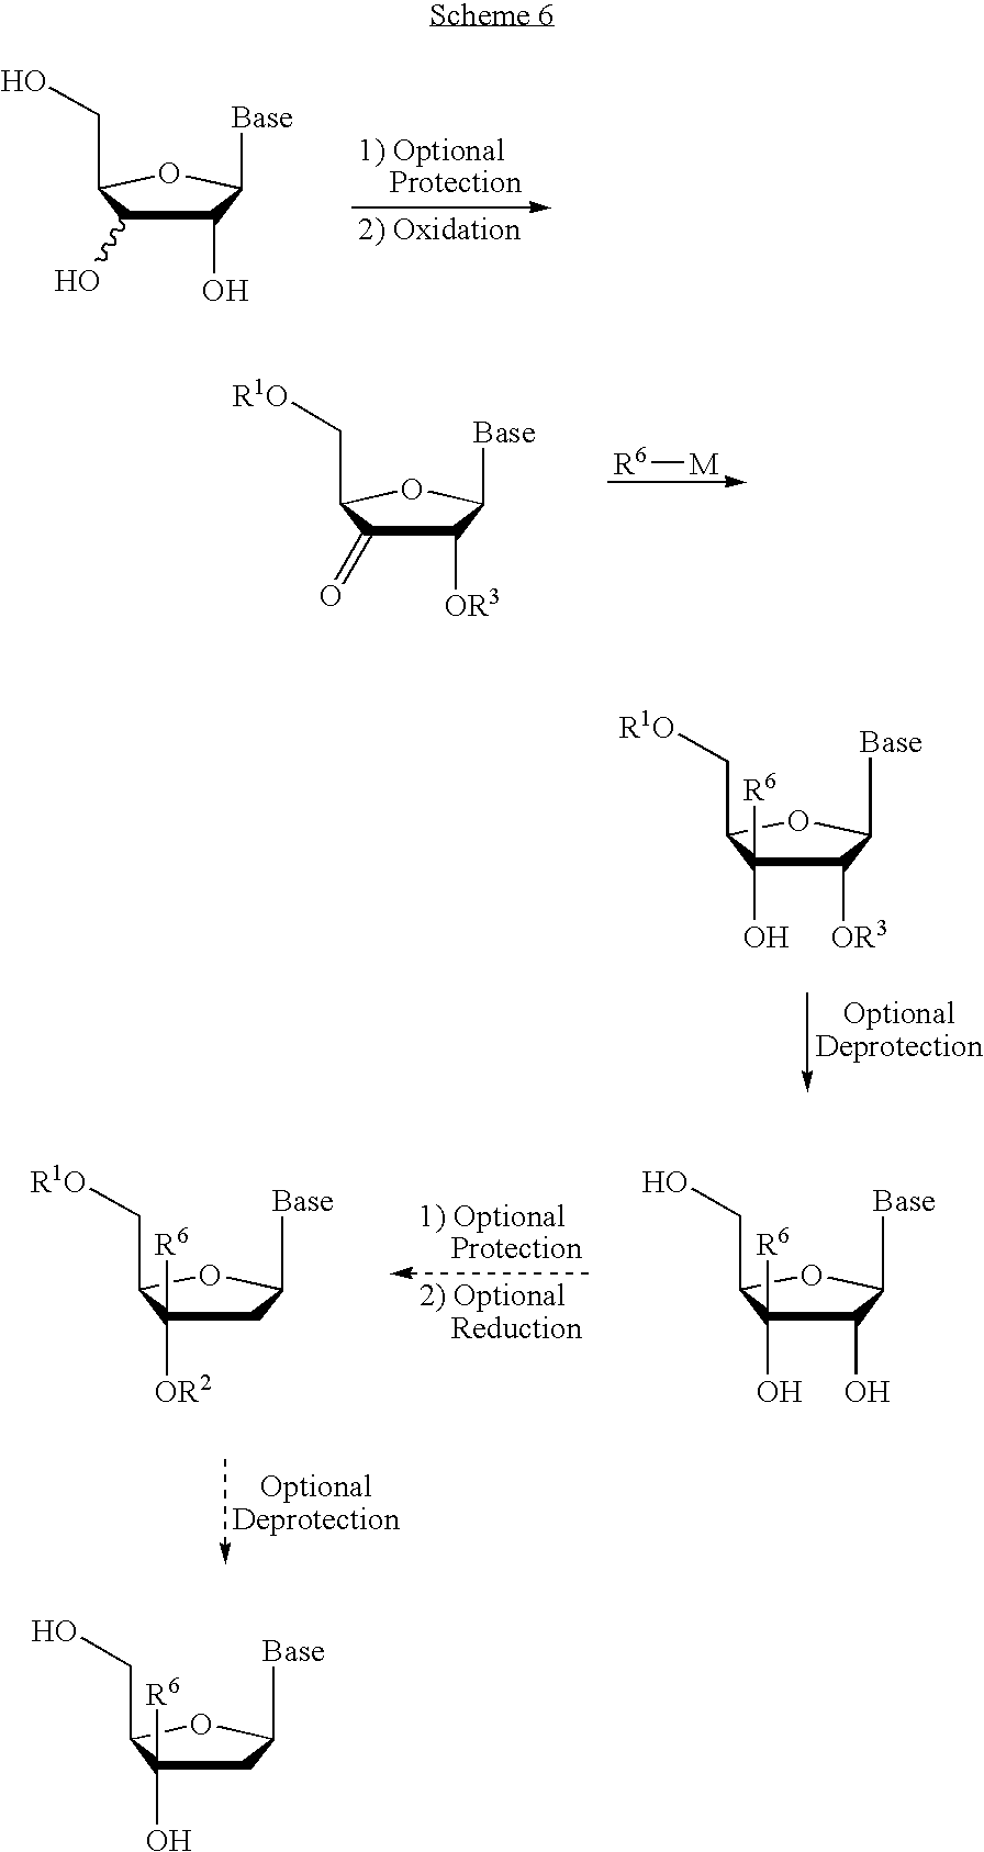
[R6][M].C1([OR3])C(=O)C(C[R1O])OC1[Base].C1([OR3])C(O)([R6])C(C[R1O])OC1[Base].C1(O)C(O)([R6])C(CO)OC1[Base].C1C([OR2])([R6])C(C[R1O])OC1[Base].C1(O)C(O)C(CO)OC1[Base].C1C(O)([R6])C(CO)OC1[Base]
